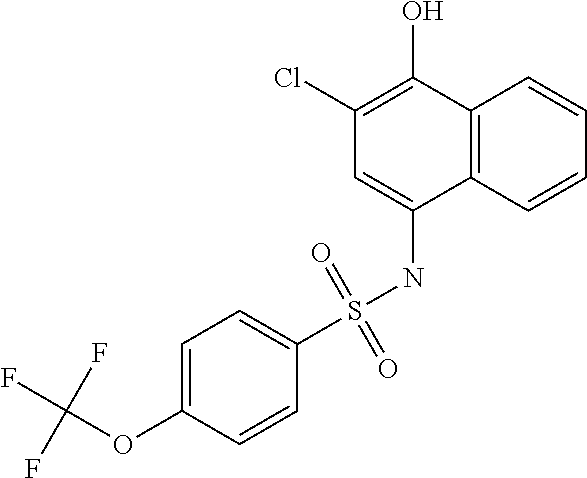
C1=C(S(NC2=CC(Cl)=C(O)C3=C2C=CC=C3)(=O)=O)C=CC(OC(F)(F)F)=C1
